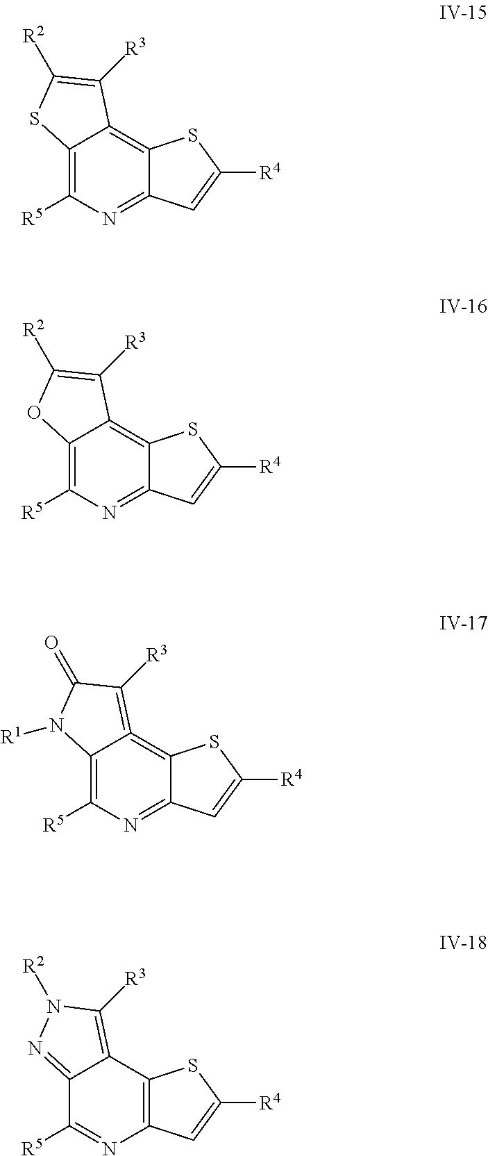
C12=C([R5])N=C3C(=C1C([R3])=C([R2])S2)SC([R4])=C3.C12=C([R5])N=C3C(=C1C([R3])=C([R2])O2)SC([R4])=C3.C12=C([R5])N=C3C(=C1=C([R3])C(=O)N2[R1])SC([R4])=C3.C12=NN([R2])C([R3])=C1C1=C(N=C2[R5])C=C([R4])S1
